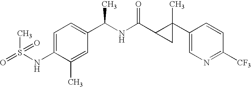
C1=C(NS(=O)(=O)C)C(C)=CC(C(C)NC(C2CC2(C2=CN=C([CF3])C=C2)C)=O)=C1
